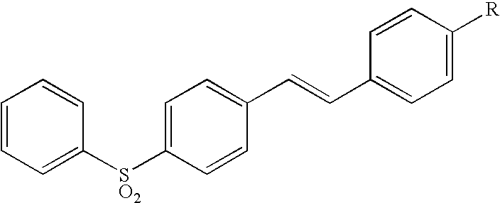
C1=CC=C([SO2]C2=CC=C(C=CC3=CC=C([R])C=C3)C=C2)C=C1
